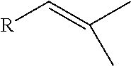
[R]C=C(C)C
